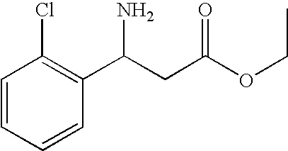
C1=CC=CC(C(CC(OCC)=O)N)=C1Cl
